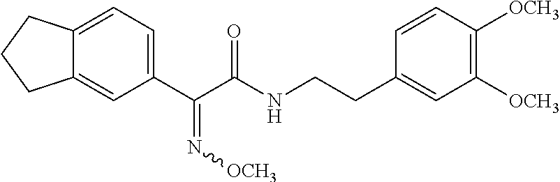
C1(C(C(NCCC2=CC([OCH3])=C([OCH3])C=C2)=O)=N[OCH3])=CC=C2C(=C1)CCC2
